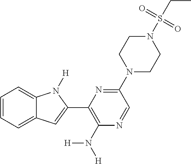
C1=CC=C2C(=C1)N([H])C(C1=C(N([H])[H])N=CC(N3CCN(S(CC)(=O)=O)CC3)=N1)=C2
